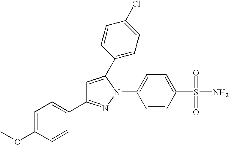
COC1=CC=C(C2=NN(C3=CC=C(S(=O)(=O)N)C=C3)C(C3=CC=C(Cl)C=C3)=C2)C=C1
